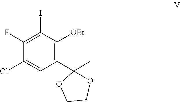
C1(Cl)=CC(C2(C)OCCO2)=C([OEt])C(I)=C1F
